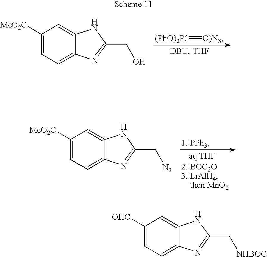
C1([MeO2C])=CC=C2C(=C1)NC(C[N3])=N2.C1([MeO2C])=CC=C2C(=C1)NC(CO)=N2.[(PhO)2P(]=[O)N3].C1([OHC])=CC=C2C(=C1)NC(C[NHBOC])=N2
